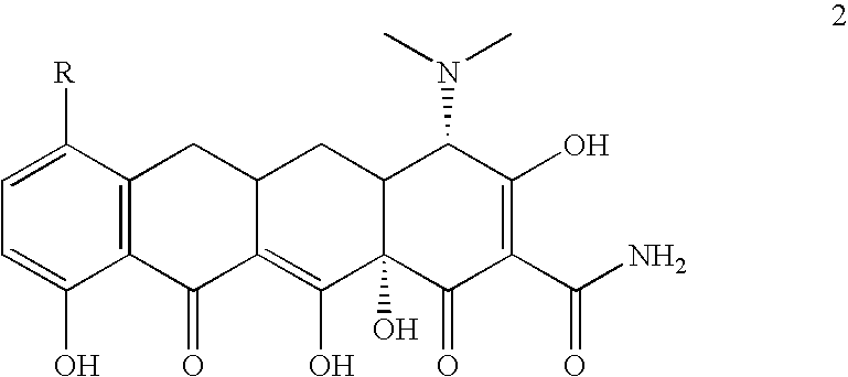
C1=C([R])C2=C(C(O)=C1)C(=O)C1=C(O)C3(O)C(CC1C2)C(N(C)C)C(O)=C(C(N)=O)C3=O
